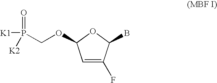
C1=C(F)C(B)OC1OCP([K1])(=O)[K2]
